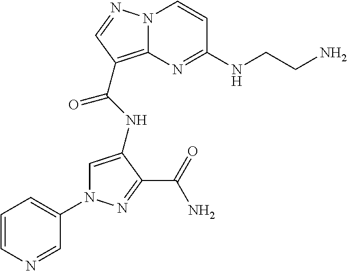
N1(C2=CC=CN=C2)C=C(NC(=O)C2=C3N(C=CC(NCCN)=N3)N=C2)C(C(=O)N)=N1
